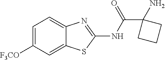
C1=C([F3CO])C=C2C(=C1)N=C(NC(C1(N)CCC1)=O)S2
